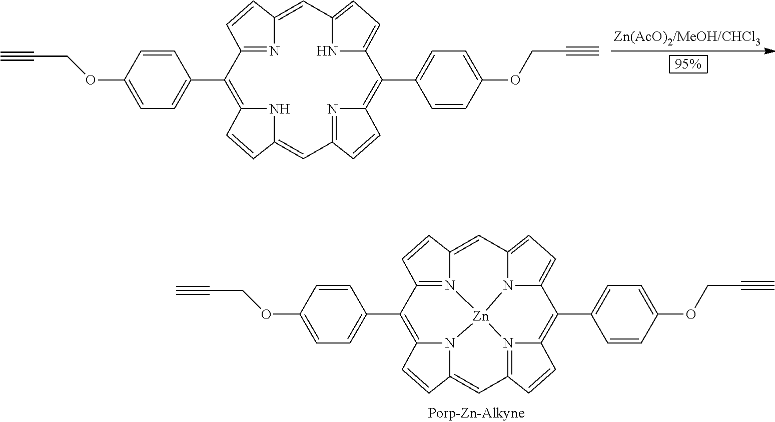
C1=CC(OCC#C)=CC=C1C1=C2NC(=CC3=NC(=C(C4=CC=C(OCC#C)C=C4)C4=CC=C(N4)C=C4N=C1C=C4)C=C3)C=C2.C1=CC(OCC#C)=CC=C1C1=C2N3C(=CC4=N5C(=C(C6=CC=C(OCC#C)C=C6)C6=CC=C7N6[Zn]35N3=C1C=CC3=C7)C=C4)C=C2
